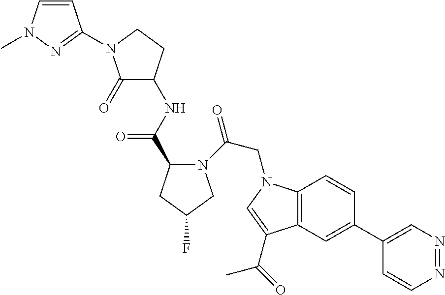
C1(C2=CC3=C(C=C2)N(CC(=O)N2C(C(NC4C(=O)N(C5=NN(C)C=C5)CC4)=O)CC(F)C2)C=C3C(=O)C)=CN=NC=C1
